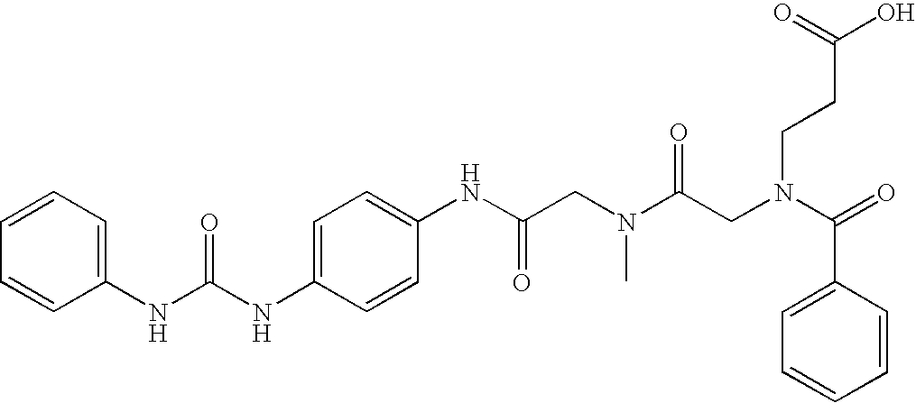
C1=C(NC(NC2=CC=CC=C2)=O)C=CC(NC(CN(C(CN(C(=O)C2=CC=CC=C2)CCC(O)=O)=O)C)=O)=C1
